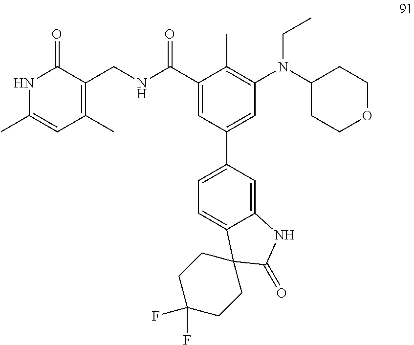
N1C(C)=CC(C)=C(CNC(C2=CC(C3=CC=C4C(=C3)NC(=O)C43CCC(F)(F)CC3)=CC(N(C3CCOCC3)CC)=C2C)=O)C1=O
